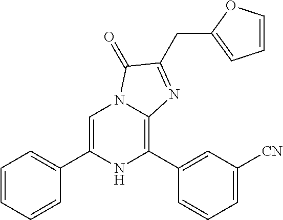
C1=C(C2=CC=CC=C2)NC(C2=CC([CN])=CC=C2)=C2N1C(=O)C(CC1=CC=CO1)=N2
